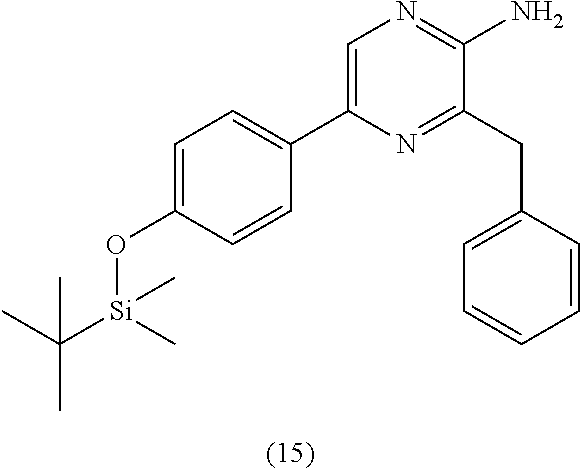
C1=C(C2=CC=C(O[Si](C(C)(C)C)(C)C)C=C2)N=C(CC2=CC=CC=C2)C(N)=N1
